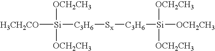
[H3CH2CO][Si]([OCH2CH3])([OCH2CH3])[C3H6][Sx][C3H6][Si]([OCH2CH3])([OCH2CH3])[OCH2CH3]
